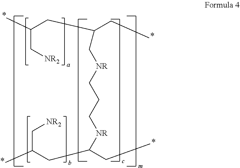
CC(CC(CC)C[NR]CCC[NR]C(CC)CC(C)C[NR2])C[NR2]
